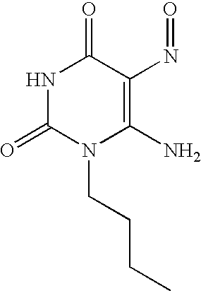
N1C(=O)N(CCCC)C(N)=C(N=O)C1=O
